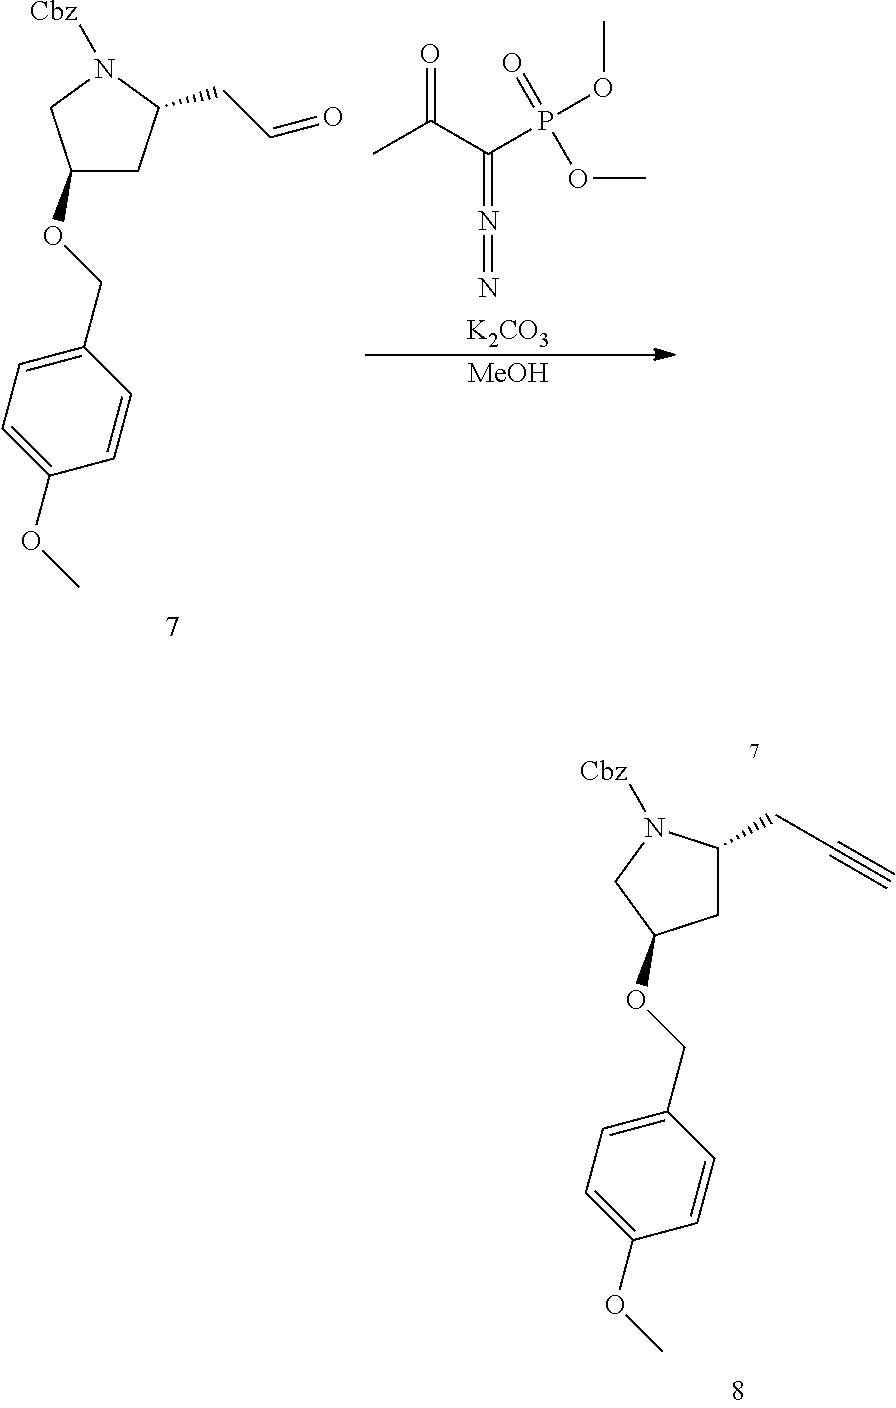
C1(OCC2=CC=C(OC)C=C2)CC(CC=O)N([Cbz])C1.CC(C(P(OC)(=O)OC)=N=N)=O.[K2CO3].[MeOH].C1C(CC#C)N([Cbz])CC1OCC1=CC=C(OC)C=C1
